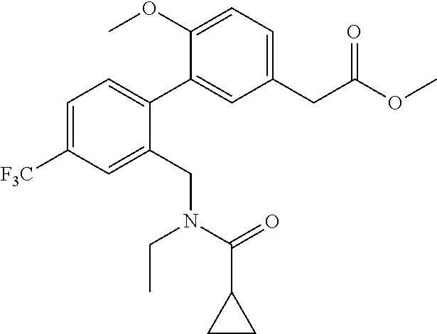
C1=C([F3C])C=C(CN(CC)C(=O)C2CC2)C(C2=CC(CC(=O)OC)=CC=C2OC)=C1
